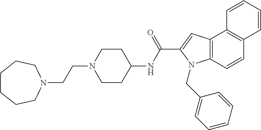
C1CCCN(CCN2CCC(NC(C3=CC4=C(C=CC5=C4C=CC=C5)N3CC3=CC=CC=C3)=O)CC2)CC1
